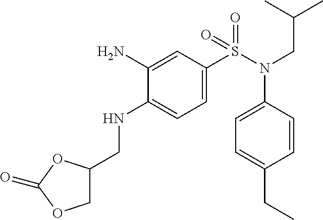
C1=C(S(=O)(N(C2=CC=C(CC)C=C2)CC(C)C)=O)C=C(N)C(NCC2COC(=O)O2)=C1
